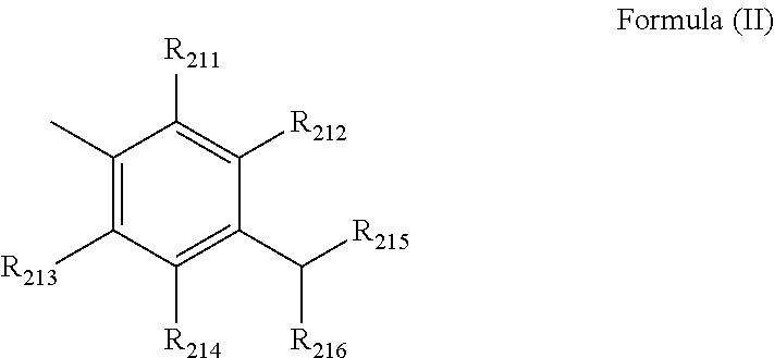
C1(C)=C([R213])C([R214])=C(C([R215])[R216])C([R212])=C1[R211]
